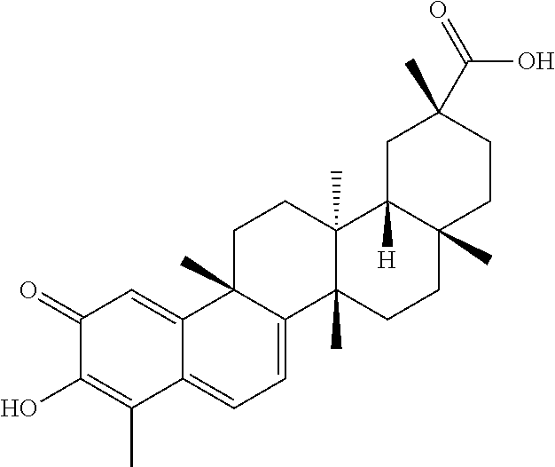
C1(=O)C(O)=C(C)C2=CC=C3C(C)(C2=C1)CCC1(C)C3(C)CCC2(C)C1([H])CC(C)(C(=O)O)CC2
